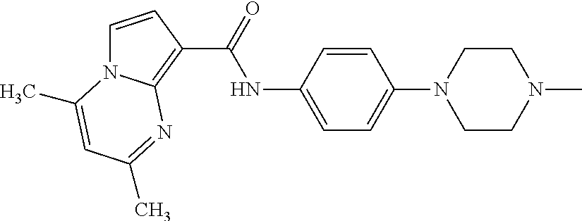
C1=CC(C(=O)NC2=CC=C(N3CCN(C)CC3)C=C2)=C2N1C(C)=CC(C)=N2
